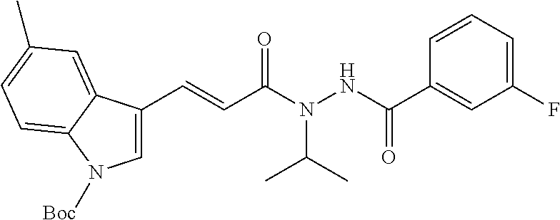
C1=C(C=CC(N(NC(C2=CC(F)=CC=C2)=O)C(C)C)=O)C2=CC(C)=CC=C2N1[Boc]
